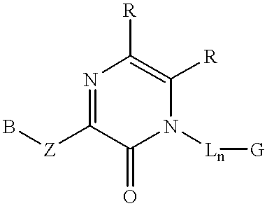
C1(=O)N([Ln][G])C([R])=C([R])N=C1[Z]B
